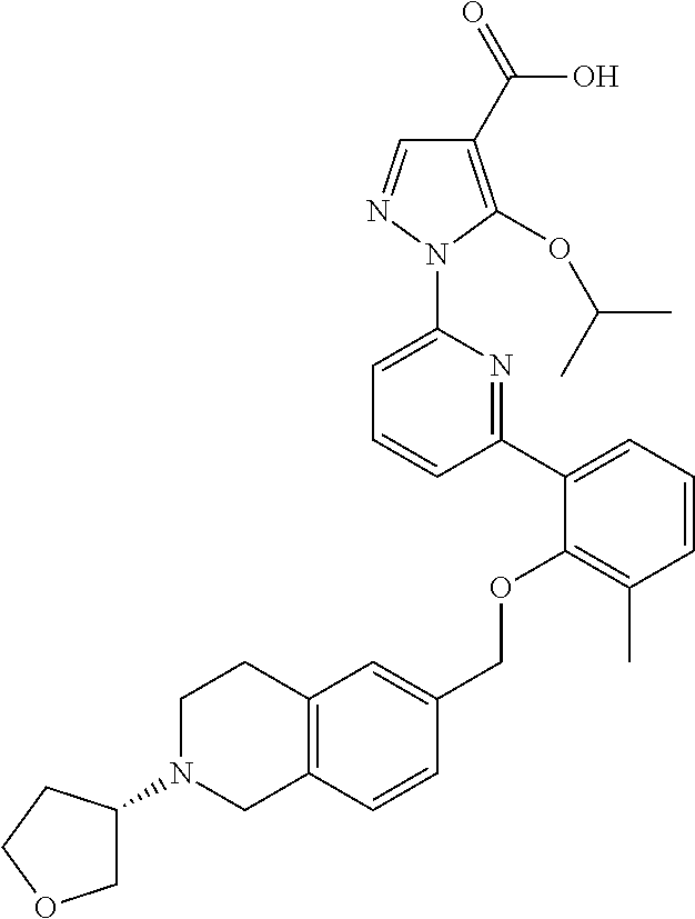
C1(C2=CC=CC(C)=C2OCC2=CC3=C(C=C2)CN(C2COCC2)CC3)=NC(N2N=CC(C(=O)O)=C2OC(C)C)=CC=C1
